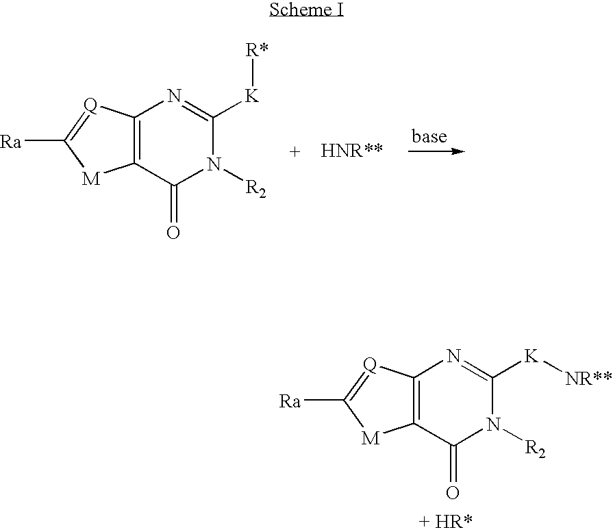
C12=C(C(=O)N([R2])C([K][R*])=N1)[M]C([Ra])=[Q]2.C12=C(C(=O)N([R2])C([K][NR**])=N1)[M]C([Ra])=[Q]2
